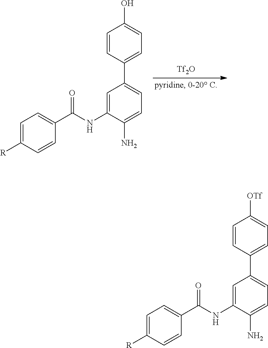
[Tf2O].C1=C(NC(C2=CC=C([R])C=C2)=O)C(N)=CC=C1C1=CC=C(O)C=C1.C1=C(NC(C2=CC=C([R])C=C2)=O)C(N)=CC=C1C1=CC=C([OTf])C=C1
